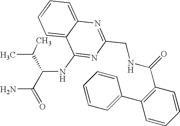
C1=CC=C2C(=C1)C(NC(C(C)C)C(=O)N)=NC(CNC(C1=C(C3=CC=CC=C3)C=CC=C1)=O)=N2
